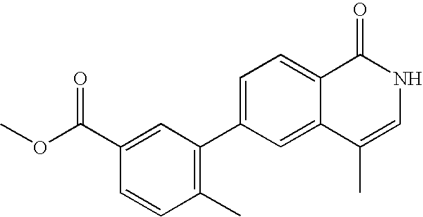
C1(C(=O)OC)=CC(C2=CC=C3C(=C2)C(C)=CNC3=O)=C(C)C=C1
